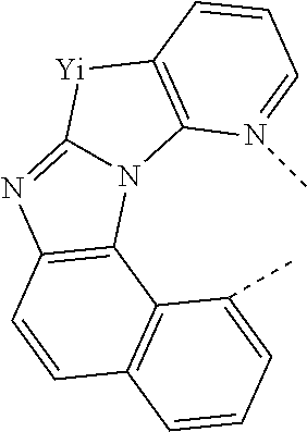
N12C(=NC3=C1C1=C(C=C3)C=CC=C1C)[Yi]C1=C2N(C)=CC=C1
